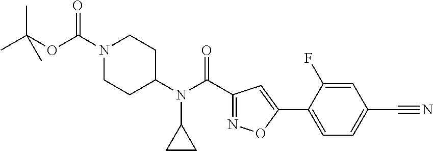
C(N(C1CCN(C(=O)OC(C)(C)C)CC1)C1CC1)(=O)C1=NOC(C2=CC=C(C#N)C=C2F)=C1
